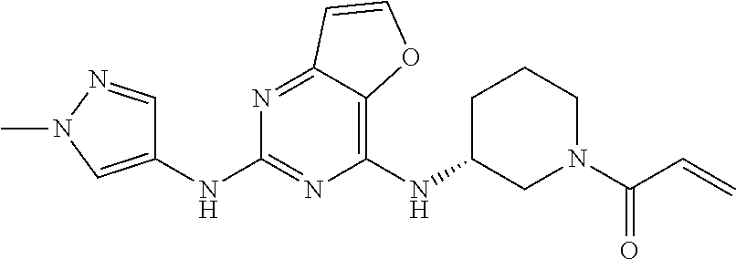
C1(NC2CCCN(C(C=C)=O)C2)=C2C(=NC(NC3=CN(C)N=C3)=N1)C=CO2
